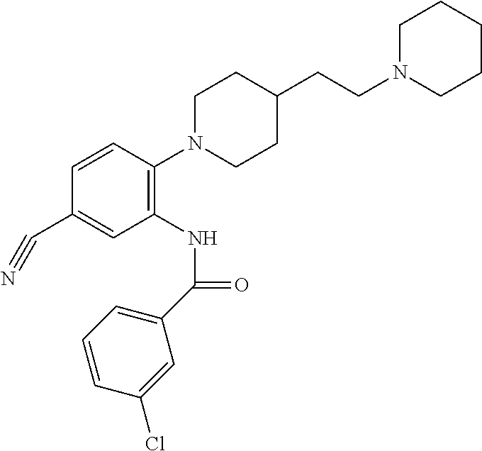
C1=CC(N2CCC(CCN3CCCCC3)CC2)=C(NC(C2=CC=CC(Cl)=C2)=O)C=C1C#N
